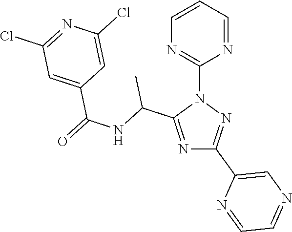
N1=C(C(NC(=O)C2=CC(Cl)=NC(Cl)=C2)C)N(C2=NC=CC=N2)N=C1C1=CN=CC=N1
